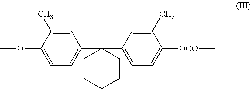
COC1=CC=C(C2(C3=CC=C([OCO]C)C(C)=C3)CCCCC2)C=C1C
